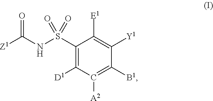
C1(S(NC([Z1])=O)(=O)=O)=C([D1])C([A2])=C([B1])C([Y1])=C1[E1]
